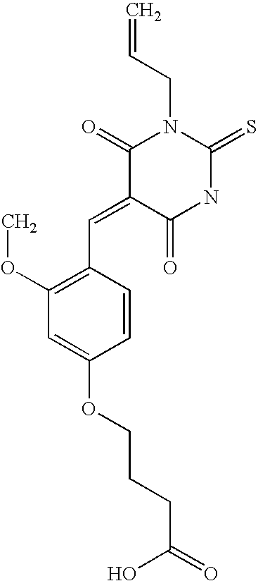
C=CCN1C(=O)C(=CC2=C(OC)C=C(OCCCC(=O)O)C=C2)C(=O)NC1=S
